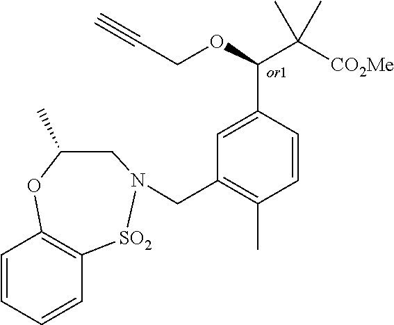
C1=CC=CC2=C1OC(C)CN(CC1=C(C)C=CC(C(C([CO2Me])(C)C)OCC#C)=C1)[SO2]2
